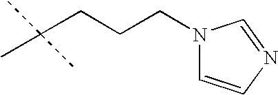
N1(CCCC(C)(C)C)C=CN=C1
